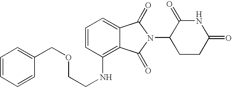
C1=CC=C2C(=C1NCCOCC1=CC=CC=C1)C(=O)N(C1CCC(=O)NC1=O)C2=O
